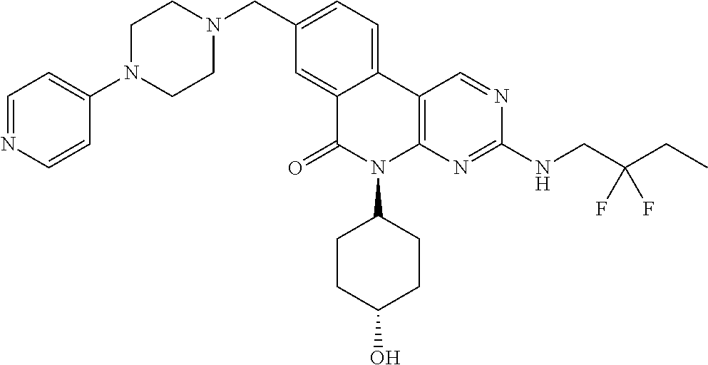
C1(CN2CCN(C3=CC=NC=C3)CC2)=CC=C2C(=C1)C(=O)N(C1CCC(O)CC1)C1=C2C=NC(NCC(CC)(F)F)=N1
